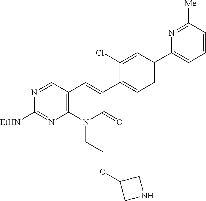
N1=CC2=C(N=C1[EtHN])N(CCOC1CNC1)C(=O)C(C1=CC=C(C3=CC=CC([Me])=N3)C=C1Cl)=C2
